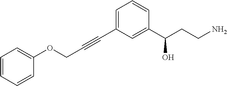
C1(C(CCN)O)=CC(C#CCOC2=CC=CC=C2)=CC=C1
